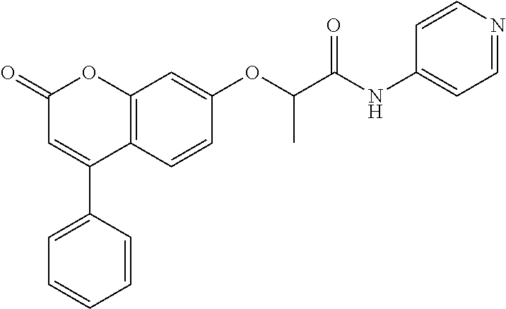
C12=C(C=CC(OC(C(NC3=CC=NC=C3)=O)C)=C1)C(C1=CC=CC=C1)=CC(=O)O2
